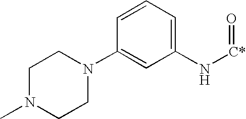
C1=CC=C(N[C*]=O)C=C1N1CCN(C)CC1
